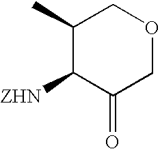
C1(C)C([ZHN])C(=O)COC1
